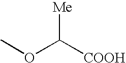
COC([COOH])[Me]
